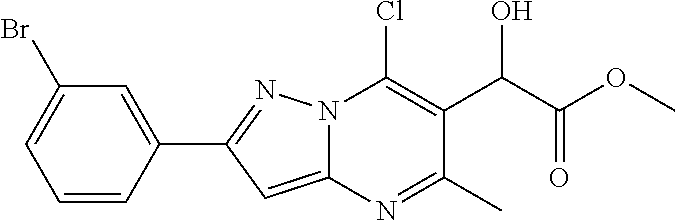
N12C(=CC(C3=CC(Br)=CC=C3)=N1)N=C(C)C(C(C(OC)=O)O)=C2Cl
